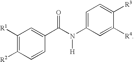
C1([R1])=C([R2])C=CC(C(N(C2=CC=C([R3])C([R4])=C2)[H])=O)=C1
